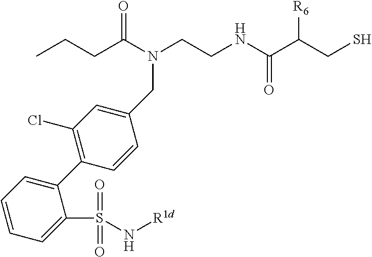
N(C(CCC)=O)(CCNC(C(CS)[R6])=O)CC1=CC(Cl)=C(C2=CC=CC=C2S(N[R1d])(=O)=O)C=C1
